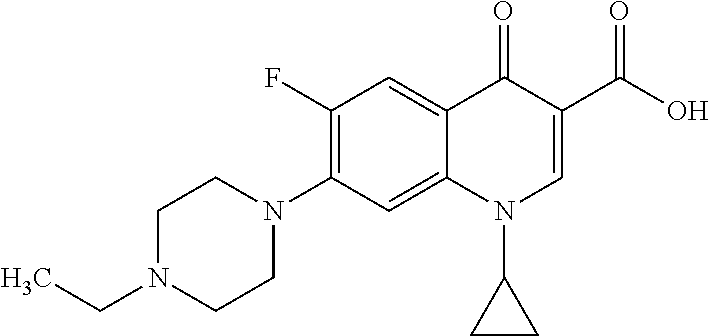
C1(=O)C2=CC(F)=C(N3CCN(CC)CC3)C=C2N(C2CC2)C=C1C(O)=O
